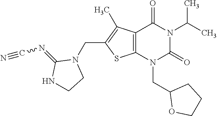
C12=C(N(CC3OCCC3)C(=O)N(C(C)C)C1=O)SC(CN1C(=NC#N)NCC1)=C2C
